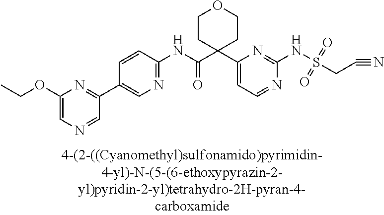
N1=CC=C(C2(C(NC3=NC=C(C4=NC(OCC)=CN=C4)C=C3)=O)CCOCC2)N=C1NS(=O)(=O)CC#N
